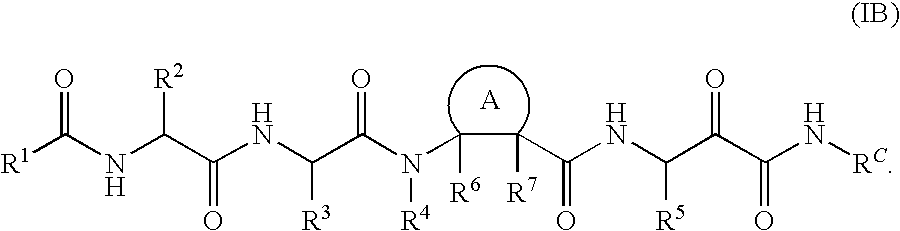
[R1]C(NC(C(NC(C(N(C([R6])C([R7])C(NC(C(C(N[RC])=O)=O)[R5])=O)[R4])=O)[R3])=O)[R2])=O
